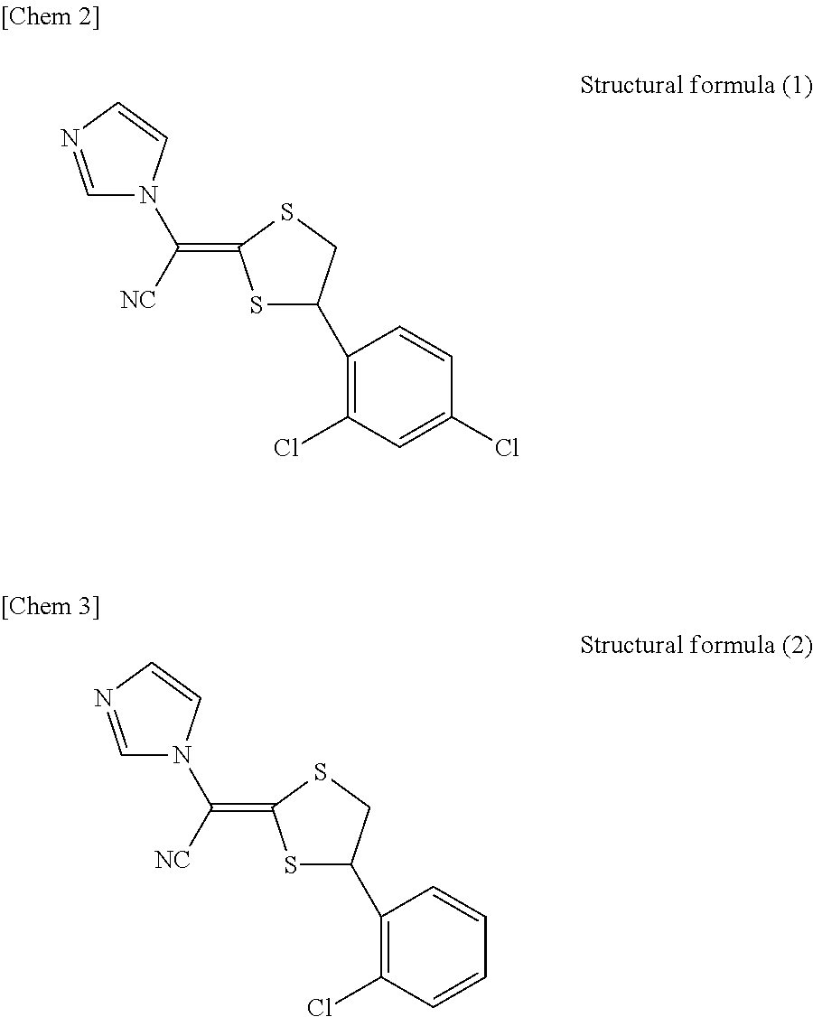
C1=NC=CN1C([NC])=C1SC(C2=C(Cl)C=C(Cl)C=C2)CS1.C1=NC=CN1C([NC])=C1SC(C2=C(Cl)C=CC=C2)CS1
